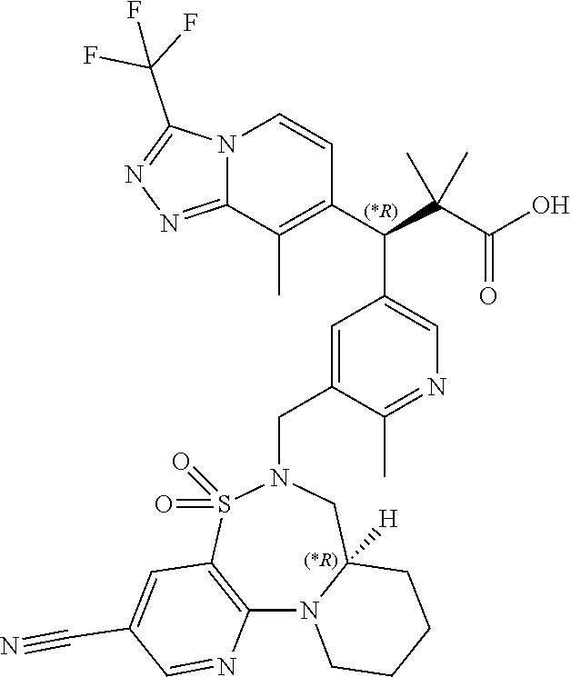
C1=C(CN2S(=O)(=O)C3=C(N4C([H])(C2)CCCC4)N=CC(C#N)=C3)C(C)=NC=C1C(C1=C(C)C2=NN=C(C(F)(F)F)N2C=C1)C(C(O)=O)(C)C
